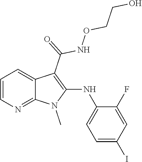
C1=CN=C2C(=C1)C(C(=O)NOCCO)=C(NC1=CC=C(I)C=C1F)N2C
